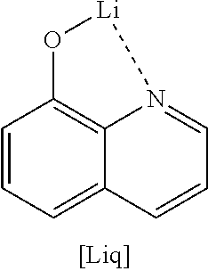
C1=CC=C2C3=C1O[Li]N3=CC=C2
